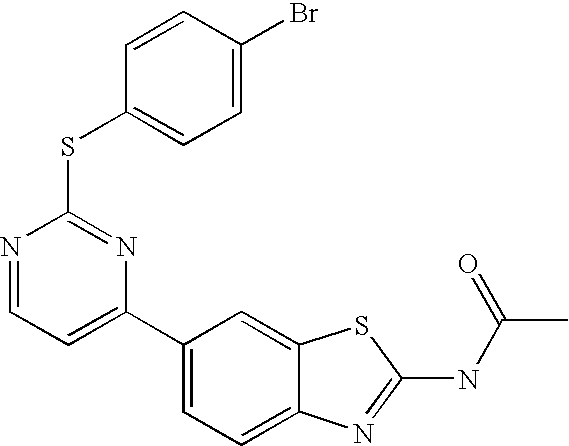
C1(C2=CC=NC(SC3=CC=C(Br)C=C3)=N2)=CC=C2C(=C1)SC(NC(C)=O)=N2
